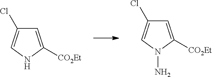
C1=C([CO2Et])NC=C1Cl.C1=C([CO2Et])N(N)C=C1Cl
